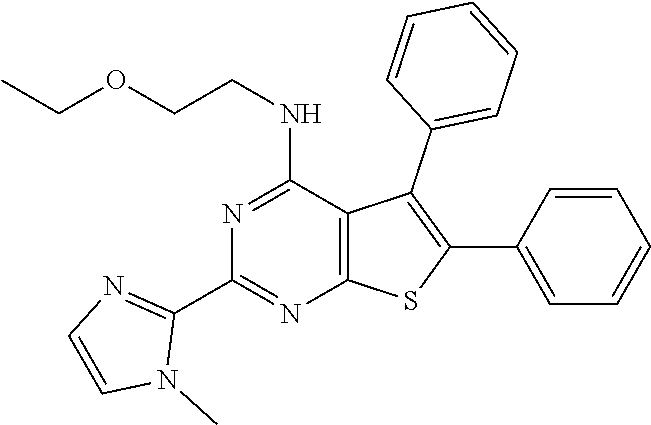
C1(C2=NC3=C(C(NCCOCC)=N2)C(C2=CC=CC=C2)=C(C2=CC=CC=C2)S3)=NC=CN1C
